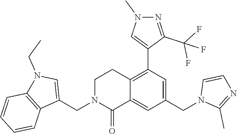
C1(CN2CCC3=C(C4=CN(C)N=C4C(F)(F)F)C=C(CN4C(C)=NC=C4)C=C3C2=O)=CN(CC)C2=C1C=CC=C2
